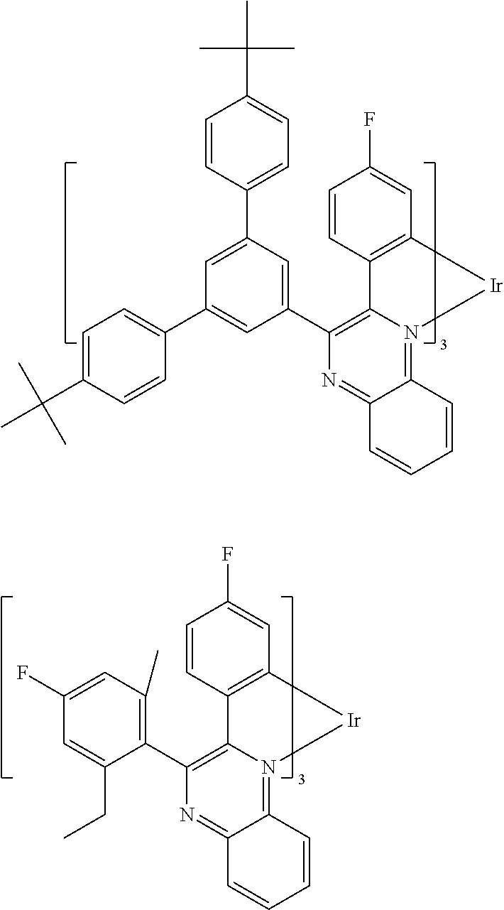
C12=C(C3=CC(C4=CC=C(C(C)(C)C)C=C4)=CC(C4=CC=C(C(C)(C)C)C=C4)=C3)N=C3C(=N1[Ir]C1=C2C=CC(F)=C1)C=CC=C3.C12=C(C3=C(C)C=C(F)C=C3CC)N=C3C(=N1[Ir]C1=C2C=CC(F)=C1)C=CC=C3
